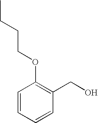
C1=CC=CC(CO)=C1OCCCC
